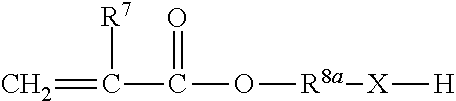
C=C(C(O[R8a][X][H])=O)[R7]
